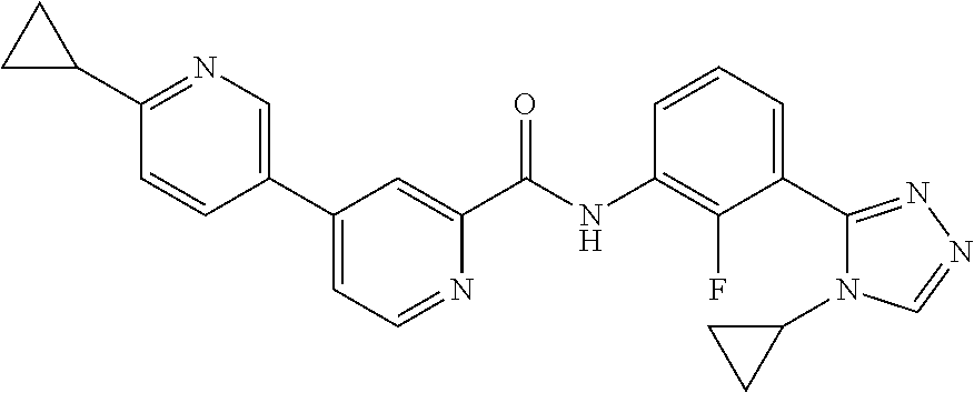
N1=C(C2CC2)C=CC(C2=CC=NC(C(NC3=C(F)C(C4=NN=CN4C4CC4)=CC=C3)=O)=C2)=C1
